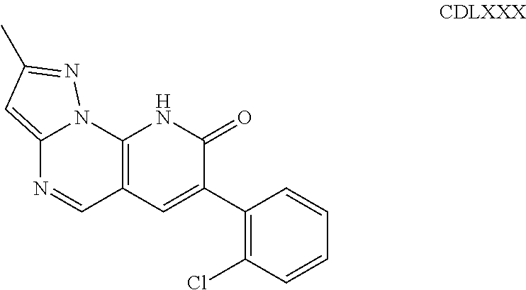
C12=CC(C)=NN1C1=C(C=N2)C=C(C2=C(Cl)C=CC=C2)C(=O)N1
